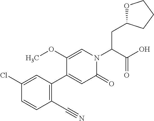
C(C1OCCC1)C(N1C=C(OC)C(C2=C(C#N)C=CC(Cl)=C2)=CC1=O)C(O)=O
